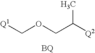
[Q1]COCC([Q2])C
